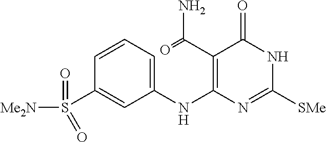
C1=CC=C(NC2=C(C(=O)N)C(=O)NC([SMe])=N2)C=C1S(=O)([Me2N])=O
